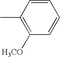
CC1=C([H3CO])C=CC=C1
